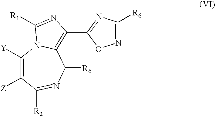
C1([Y])=C([Z])C([R2])=NC([R6])C2=C(C3=NC([R6])=NO3)N=C([R1])N12
